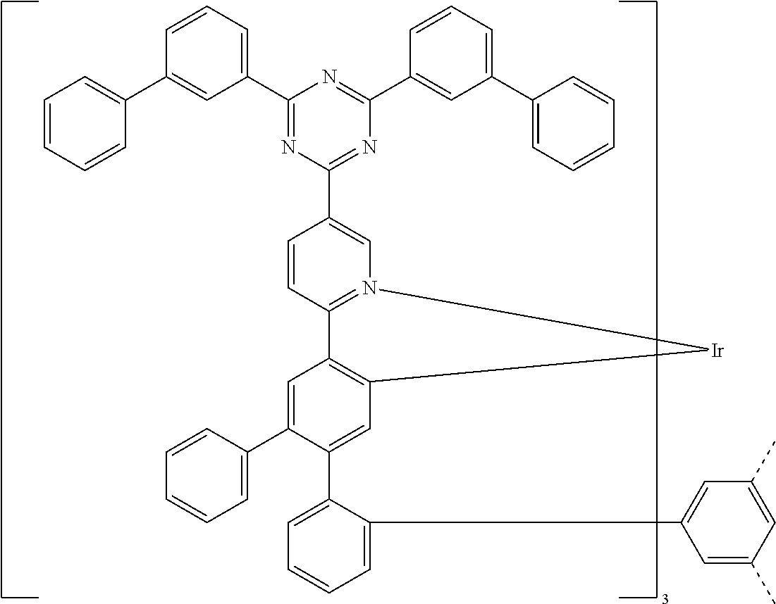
C1=CC(C2=CC3=C(C=C2C2=CC=CC=C2C2=CC(C)=CC(C)=C2)[Ir]N2=C3C=CC(C3=NC(C4=CC(C5=CC=CC=C5)=CC=C4)=NC(C4=CC=CC(C5=CC=CC=C5)=C4)=N3)=C2)=CC=C1
